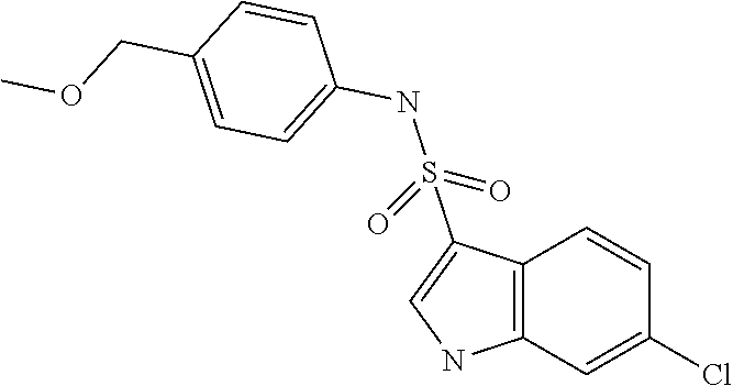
C1=CC(NS(C2=CNC3=C2C=CC(Cl)=C3)(=O)=O)=CC=C1COC
